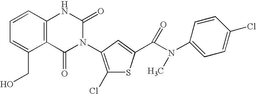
C12=C(C=CC=C1CO)NC(=O)N(C1=C(Cl)SC(C(N(C3=CC=C(Cl)C=C3)C)=O)=C1)C2=O
